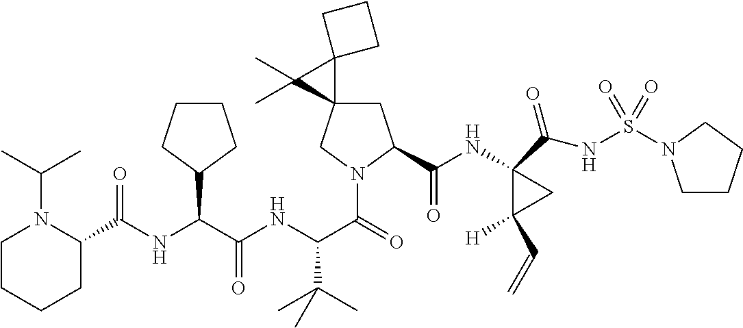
C(C(NC(C(=O)N1CC2(CC1C(NC1(C(NS(=O)(=O)N3CCCC3)=O)C([H])(C=C)C1)=O)C1(C2(C)C)CCC1)C(C)(C)C)=O)(NC(=O)C1N(C(C)C)CCCC1)C1CCCC1
